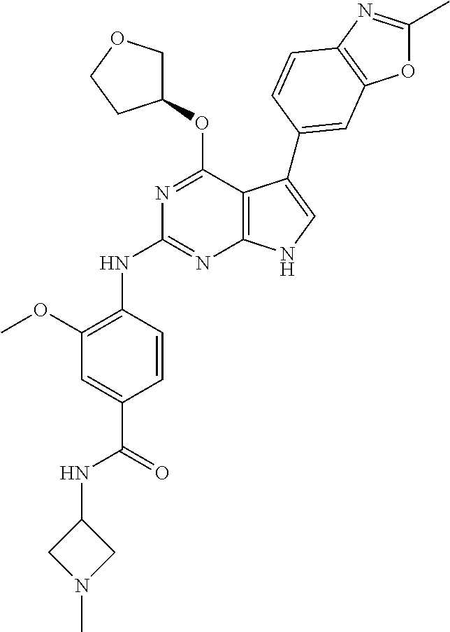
C1(NC(C2=CC(OC)=C(NC3=NC4=C(C(OC5COCC5)=N3)C(C3=CC5=C(N=C(C)O5)C=C3)=CN4)C=C2)=O)CN(C)C1
